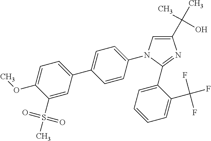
C1(N2C=C(C(C)(O)C)N=C2C2=CC=CC=C2C(F)(F)F)=CC=C(C2=CC=C(OC)C(S(=O)(=O)C)=C2)C=C1
